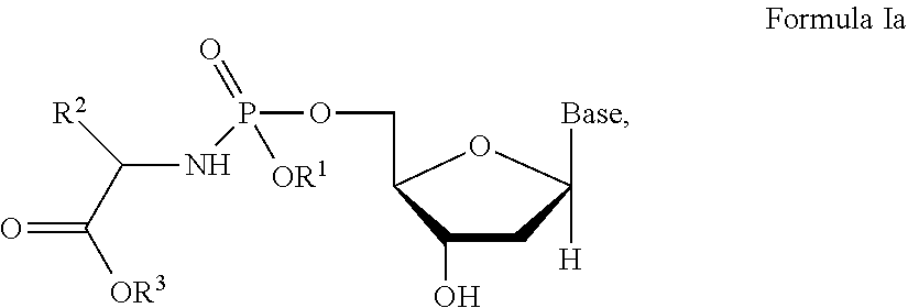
C1(COP(=O)([OR1])NC([R2])C([OR3])=O)C(O)CC([H])([Base])O1
